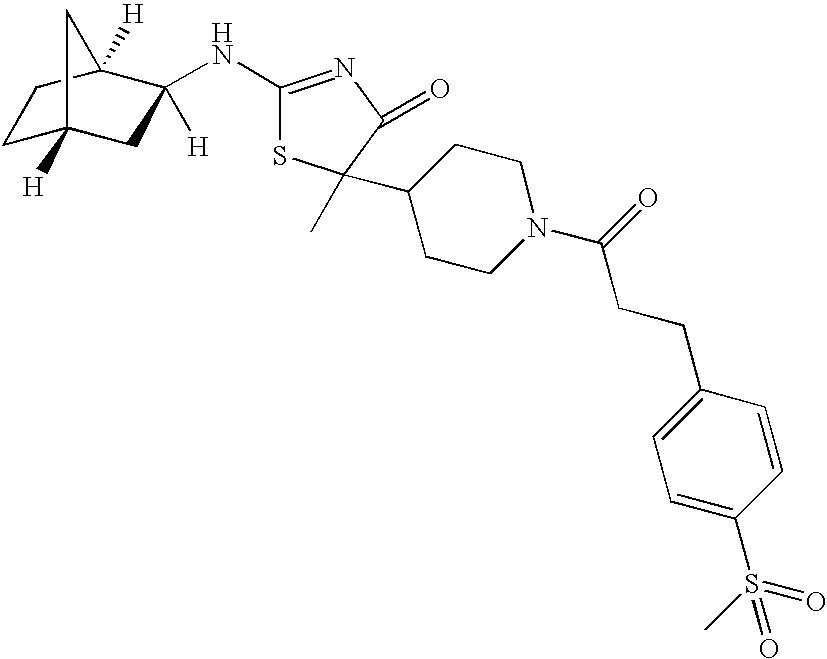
C1C2([H])CC([H])(NC3=NC(=O)C(C)(C4CCN(C(=O)CCC5=CC=C(S(C)(=O)=O)C=C5)CC4)S3)C([H])(C1)C2
